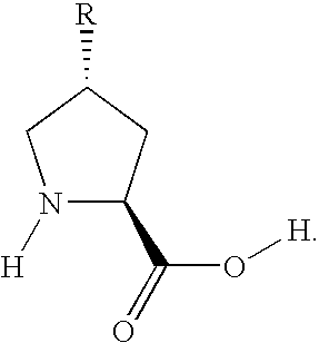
N1([H])C(C(=O)O[H])CC([R])C1
